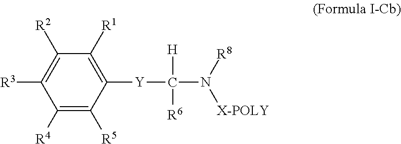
C1([R4])=C([R5])C([Y]C([H])([R6])N([R8])[X-POLY])=C([R1])C([R2])=C1[R3]
